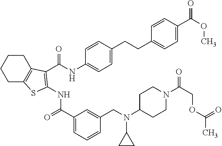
C1CC2=C(CC1)SC(NC(=O)C1=CC=CC(CN(C3CC3)C3CCN(C(COC(=O)C)=O)CC3)=C1)=C2C(NC1=CC=C(CCC2=CC=C(C(OC)=O)C=C2)C=C1)=O
